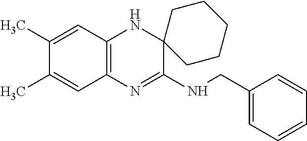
C1(C)=CC2=C(C=C1C)N=C(NCC1=CC=CC=C1)C1(N2)CCCCC1
